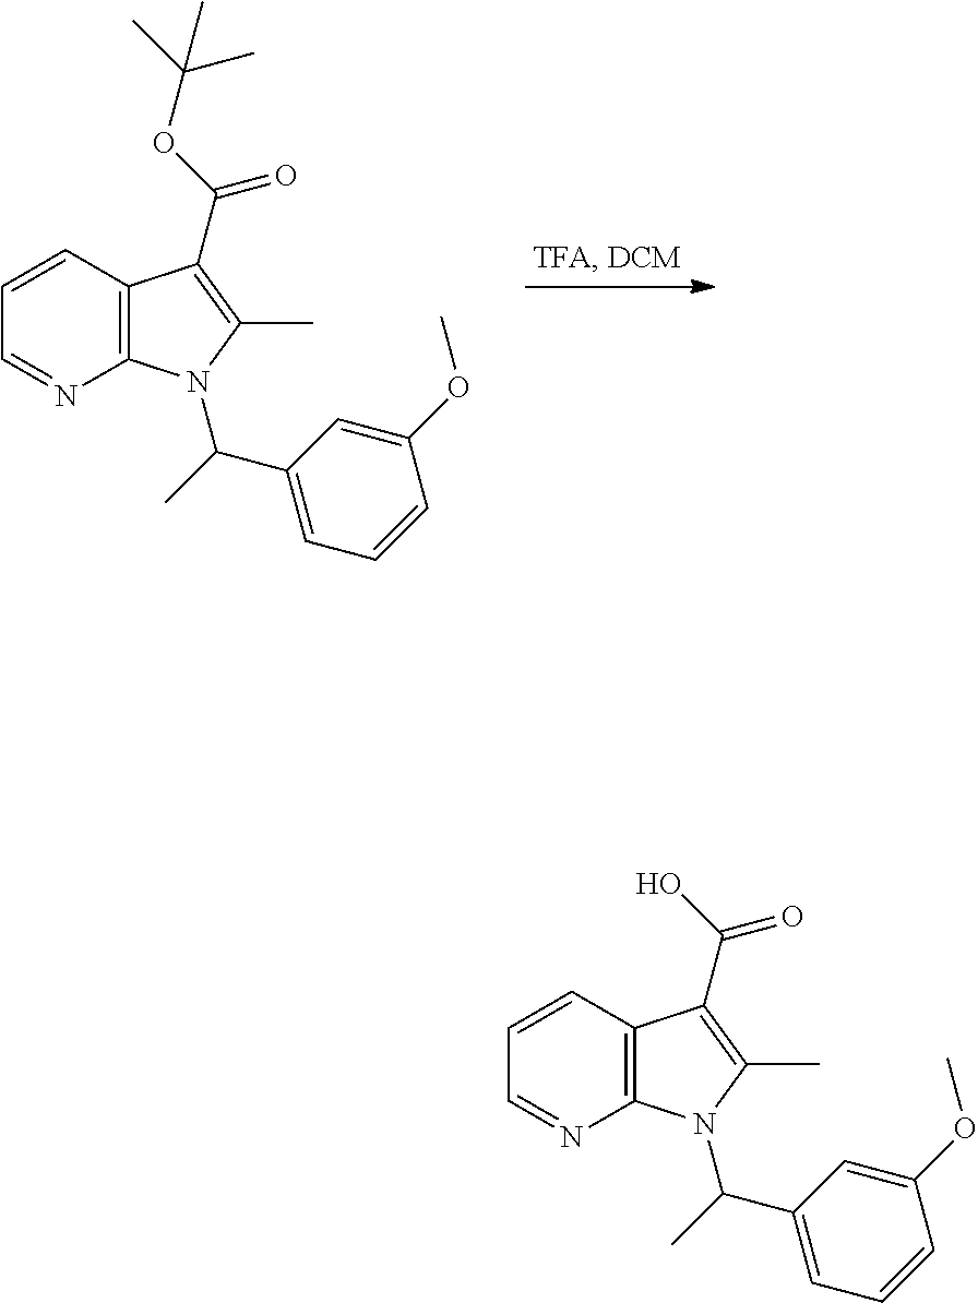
C1=CC=NC2=C1C(C(OC(C)(C)C)=O)=C(C)N2C(C)C1=CC=CC(OC)=C1.C1=CC=NC2=C1C(C(O)=O)=C(C)N2C(C)C1=CC=CC(OC)=C1
